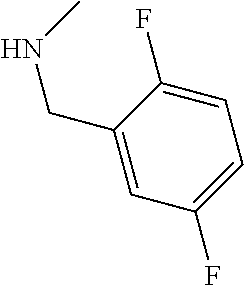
C1(F)=CC=C(F)C=C1CNC
